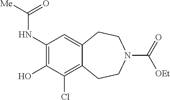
C1(O)=C(NC([Me])=O)C=C2C(=C1Cl)CCN(C(=O)[OEt])CC2
